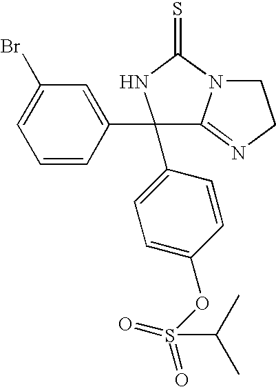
C1(C2=CC(Br)=CC=C2)(C2=CC=C(OS(=O)(=O)C(C)C)C=C2)C2=NCCN2C(=S)N1
